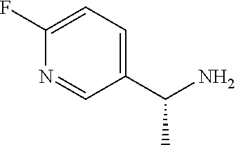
C1(F)=CC=C(C(N)C)C=N1
